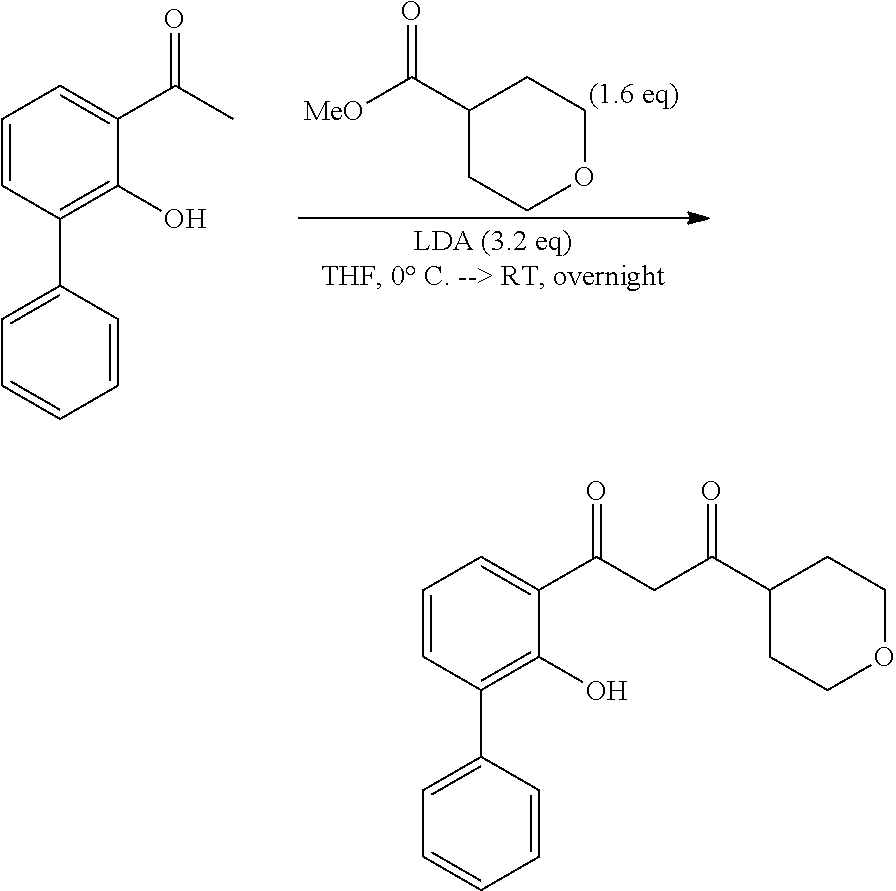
C1(C([MeO])=O)CCOCC1.C1=CC(C2=CC=CC=C2)=C(O)C(C(C)=O)=C1.C1=CC(C2=CC=CC=C2)=C(O)C(C(CC(C2CCOCC2)=O)=O)=C1
